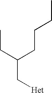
CCC(CCCC)C[Het]
